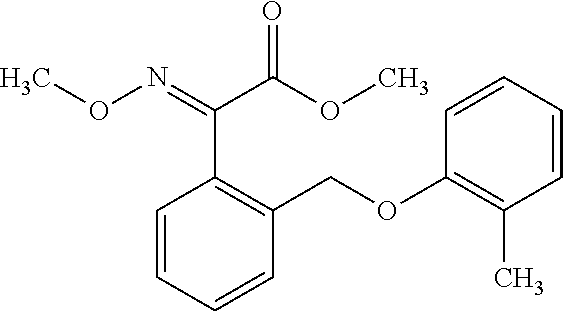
C1=CC=CC(COC2=C(C)C=CC=C2)=C1C(=NOC)C(OC)=O
